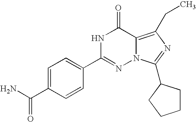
C1(C2=CC=C(C(N)=O)C=C2)=NN2C(=C(CC)N=C2C2CCCC2)C(=O)N1
